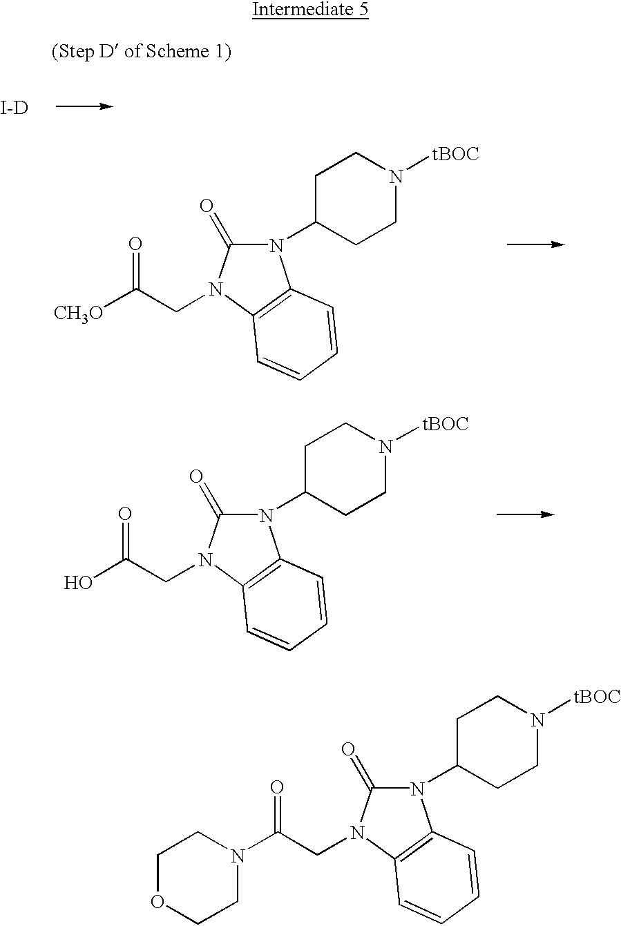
C1C(N2C(=O)N(CC(N3CCOCC3)=O)C3=C2C=CC=C3)CCN([tBOC])C1.[I-D].C1C(N2C(=O)N(CC([CH3O])=O)C3=C2C=CC=C3)CCN([tBOC])C1.C1C(N2C(=O)N(CC(O)=O)C3=C2C=CC=C3)CCN([tBOC])C1
